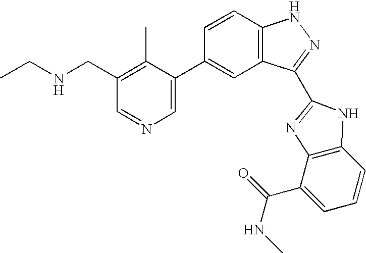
CCNCC1=C(C)C(C2=CC3=C(C=C2)NN=C3C2=NC3=C(C=CC=C3C(=O)NC)N2)=CN=C1
